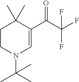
C1CN(C(C)(C)C)C=C(C(C(F)(F)F)=O)C1(C)C
